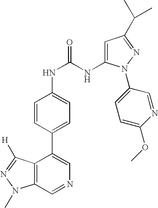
C12=C(C=NC=C1C1=CC=C(NC(NC3=CC(C(C)C)=NN3C3=CC=C(OC)N=C3)=O)C=C1)N(C)N=C2[H]
